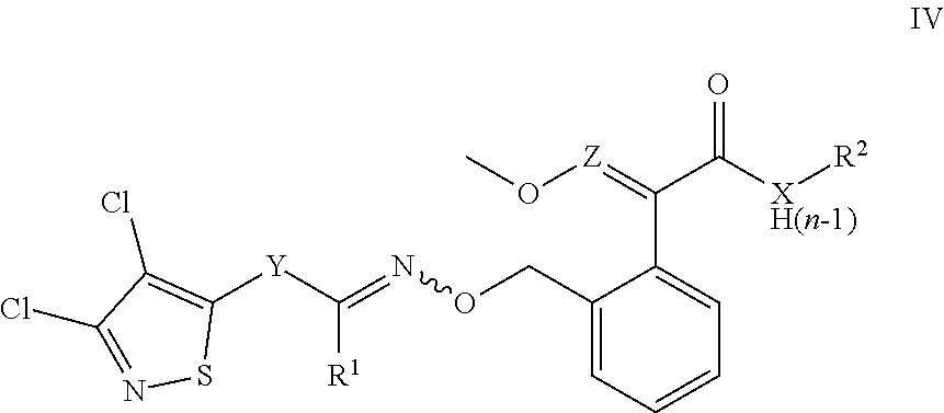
C1(CON=C([R1])[Y]C2=C(Cl)C(Cl)=NS2)=CC=CC=C1C(=[Z]OC)C([XH(n-1)][R2])=O
